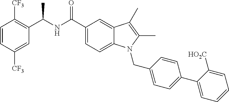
C1=CC([CF3])=C(C(NC(C2=CC=C3C(=C2)C(C)=C(C)N3CC2=CC=C(C3=CC=CC=C3[HO2C])C=C2)=O)C)C=C1[CF3]
